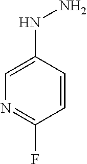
C1=C(NN)C=CC(F)=N1
